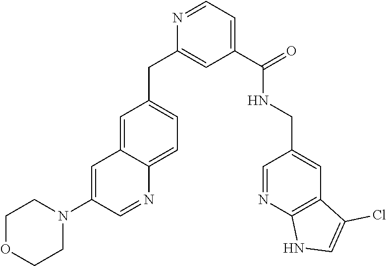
C1(C(=O)NCC2=CC3=C(N=C2)NC=C3Cl)=CC=NC(CC2=CC=C3C(=C2)C=C(N2CCOCC2)C=N3)=C1
